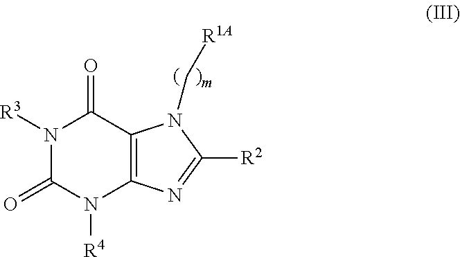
N1([R3])C(=O)N([R4])C2=C(C1=O)N(C[R1A])C([R2])=N2
